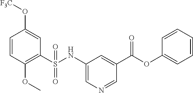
C1=CC(OC)=C(S(NC2=CN=CC(C(=O)OC3=CC=CC=C3)=C2)(=O)=O)C=C1O[F3C]
